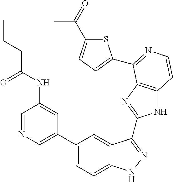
C1(C2=CN=CC(NC(CCC)=O)=C2)=CC=C2C(=C1)C(C1=NC3=C(N1)C=CN=C3C1=CC=C(C(=O)C)S1)=NN2
